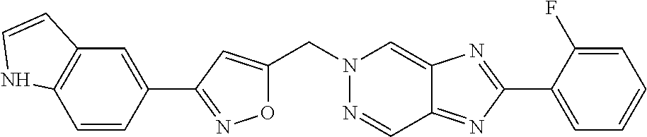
O1C(CN2N=CC3=NC(C4=CC=CC=C4F)=NC3=C2)=CC(C2=CC3=C(C=C2)NC=C3)=N1
